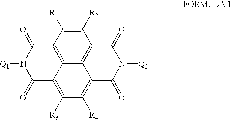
C1([R2])=C([R1])C2=C3C4=C1C(=O)N([Q2])C(=O)C4=C([R4])C([R3])=C3C(=O)N([Q1])C2=O
